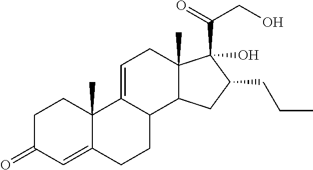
C1C(=O)C=C2C(C)(C1)C1=CCC3(C)C(C1CC2)CC(CCC)C3(C(=O)CO)O
